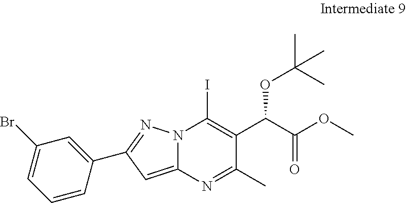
C1(C2=NN3C(=C2)N=C(C)C(C(C(OC)=O)OC(C)(C)C)=C3I)=CC(Br)=CC=C1
